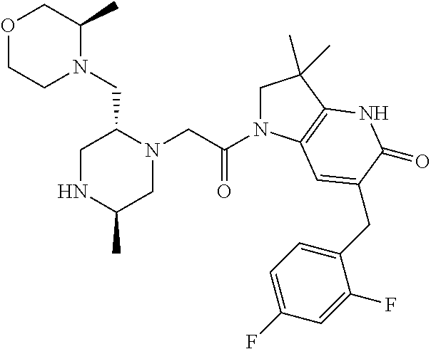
O1CCN(CC2CNC(C)CN2CC(N2CC(C)(C)C3=C2C=C(CC2=CC=C(F)C=C2F)C(=O)N3)=O)C(C)C1
